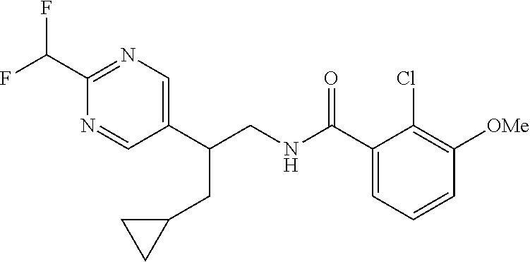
C1(C(CNC(C2=CC=CC([OMe])=C2Cl)=O)CC2CC2)=CN=C(C(F)F)N=C1
